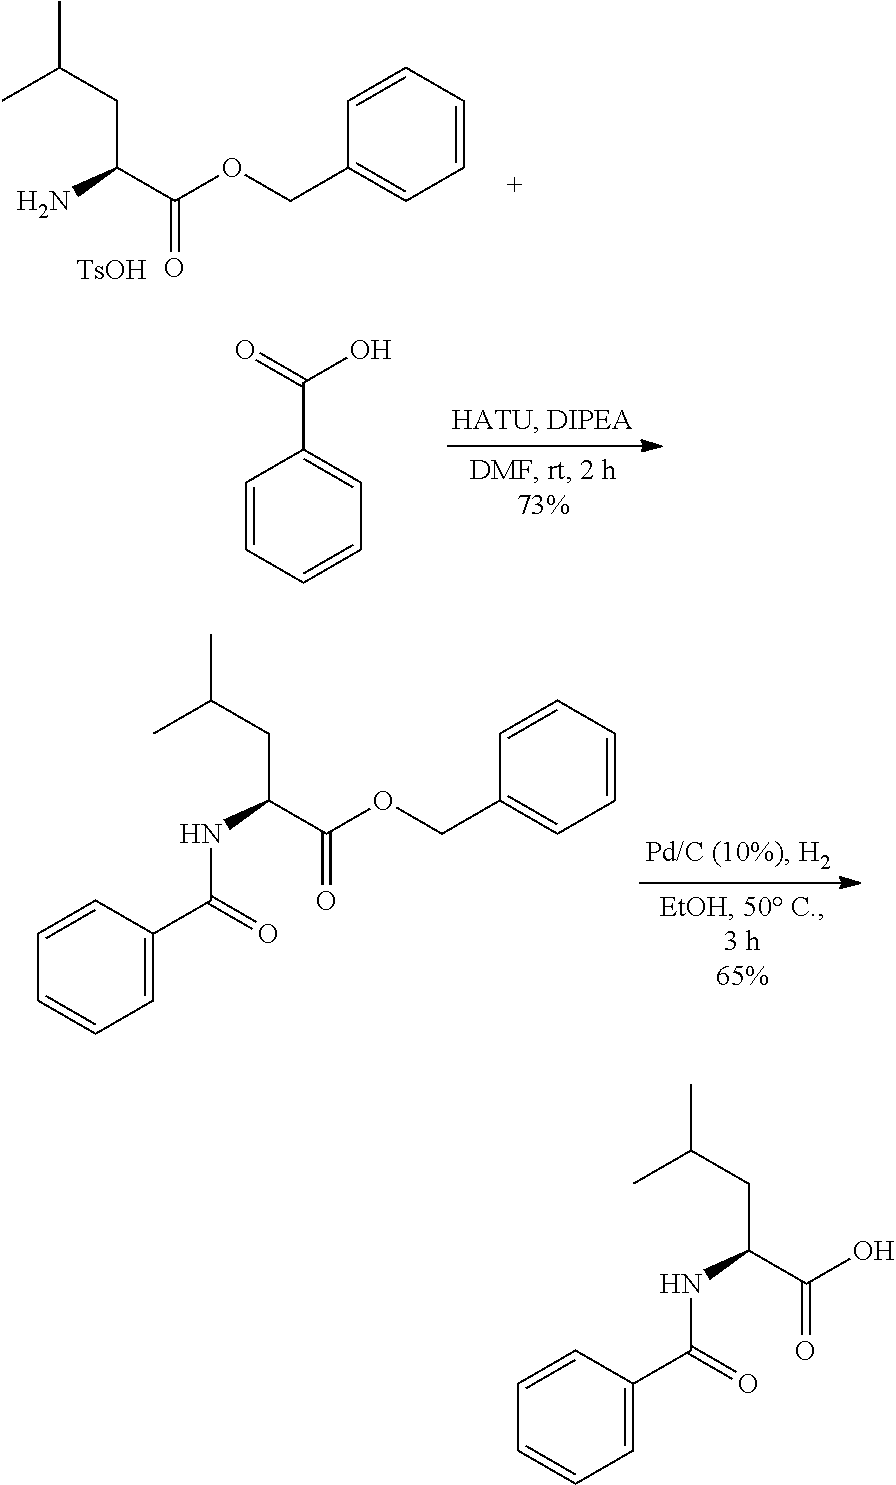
CC(CC(C(OCC1=CC=CC=C1)=O)N)C.[TsOH].C1(C(=O)O)=CC=CC=C1.CC(CC(C(OCC1=CC=CC=C1)=O)NC(C1=CC=CC=C1)=O)C.CC(CC(C(O)=O)NC(C1=CC=CC=C1)=O)C
